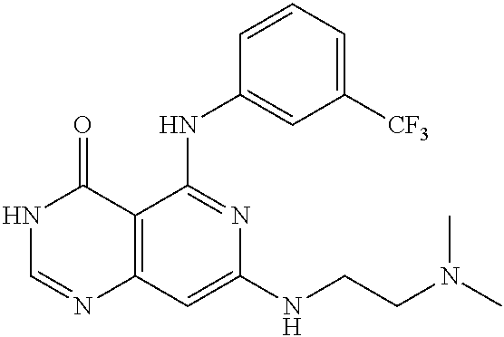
C12=C(C=C(NCCN(C)C)N=C1NC1=CC([CF3])=CC=C1)N=CNC2=O
